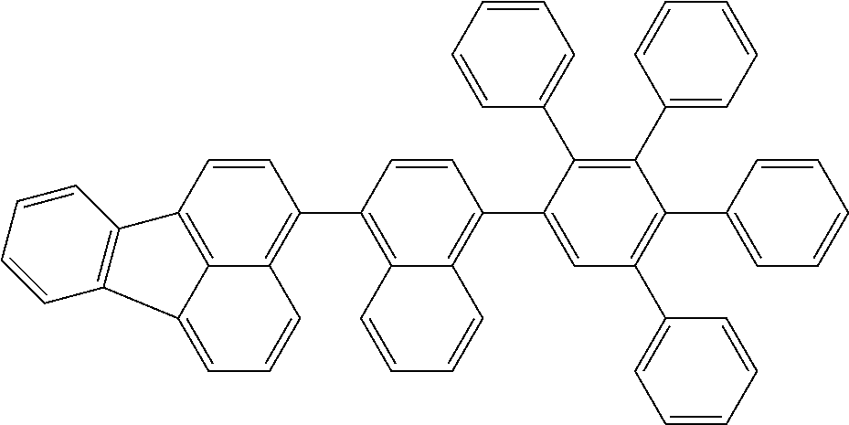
C1=CC2=C3C(=C1C1=C4C(=C(C5=CC(C6=CC=CC=C6)=C(C6=CC=CC=C6)C(C6=CC=CC=C6)=C5C5=CC=CC=C5)C=C1)C=CC=C4)C=CC=C3C1=C2C=CC=C1
